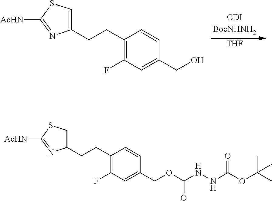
C1(CCC2=C(F)C=C(CO)C=C2)=CSC([AcHN])=N1.[THF].C1(CCC2=C(F)C=C(COC(NNC(OC(C)(C)C)=O)=O)C=C2)=CSC([AcHN])=N1
